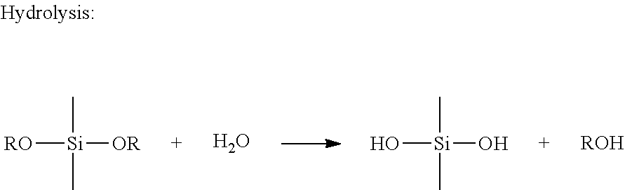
[RO][Si](C)(C)[OR].O.O[Si](C)(C)O.[ROH]
